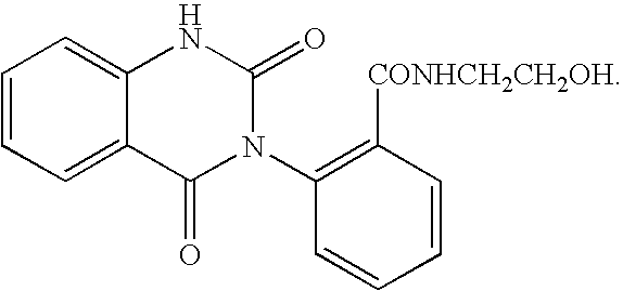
C1=CC=C2C(=C1)NC(=O)N(C1=C([CONHCH2CH2OH])C=CC=C1)C2=O
